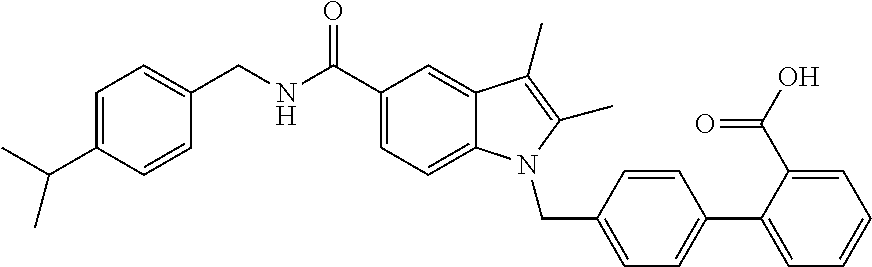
C1(CNC(C2=CC=C3C(=C2)C(C)=C(C)N3CC2=CC=C(C3=CC=CC=C3C(O)=O)C=C2)=O)=CC=C(C(C)C)C=C1
